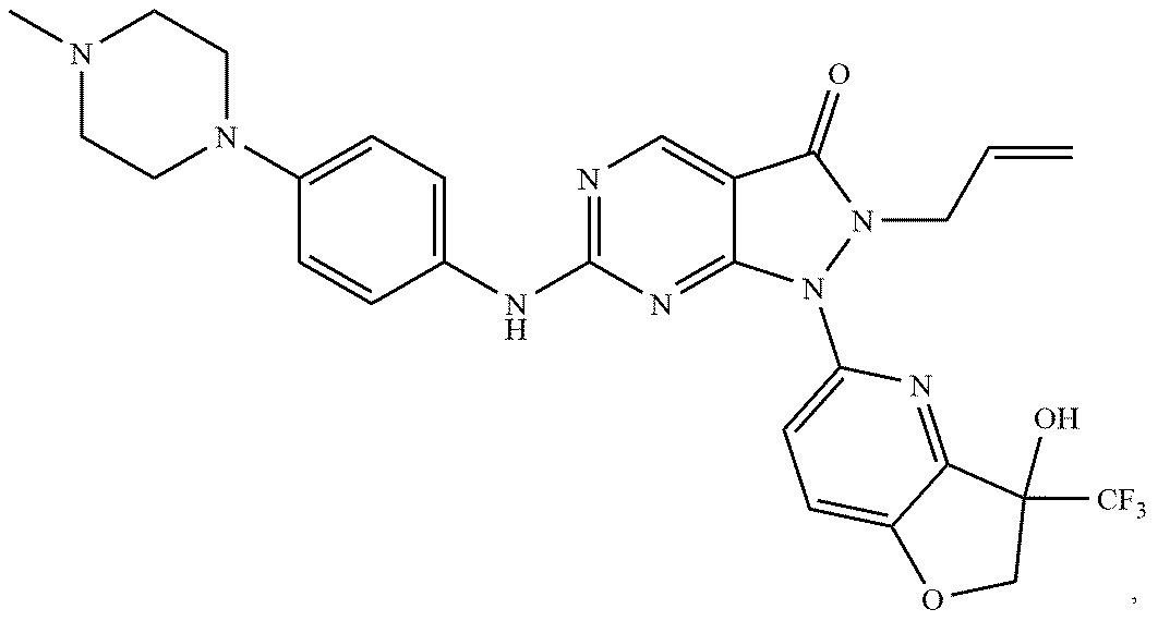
C1N(C)CCN(C2=CC=C(NC3=NC=C4C(=N3)N(C3=CC=C5C(=N3)C(O)([CF3])CO5)N(CC=C)C4=O)C=C2)C1
